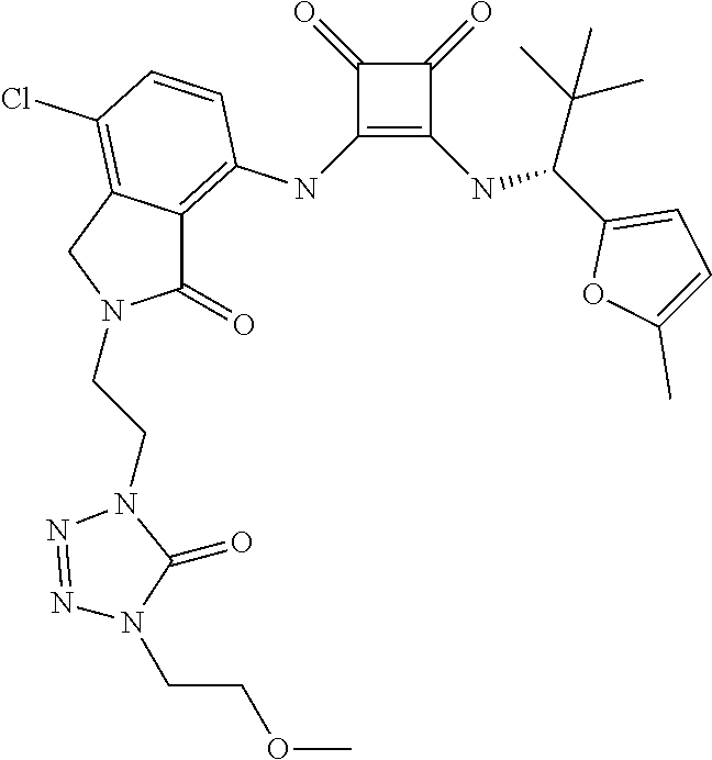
C1(NC2=C3C(=C(Cl)C=C2)CN(CCN2N=NN(CCOC)C2=O)C3=O)=C(NC(C2=CC=C(C)O2)C(C)(C)C)C(=O)C1=O
